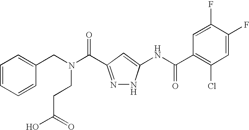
C1(CN(C(=O)C2=NNC(NC(C3=C(Cl)C=C(F)C(F)=C3)=O)=C2)CCC(O)=O)=CC=CC=C1
